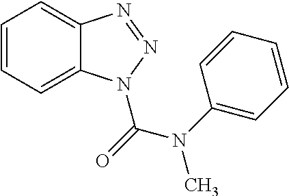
C1=CC=C2C(=C1)N=NN2C(=O)N(C1=CC=CC=C1)C
